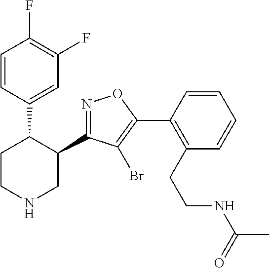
C1(C2=NOC(C3=C(CCNC(C)=O)C=CC=C3)=C2Br)C(C2=CC(F)=C(F)C=C2)CCNC1
